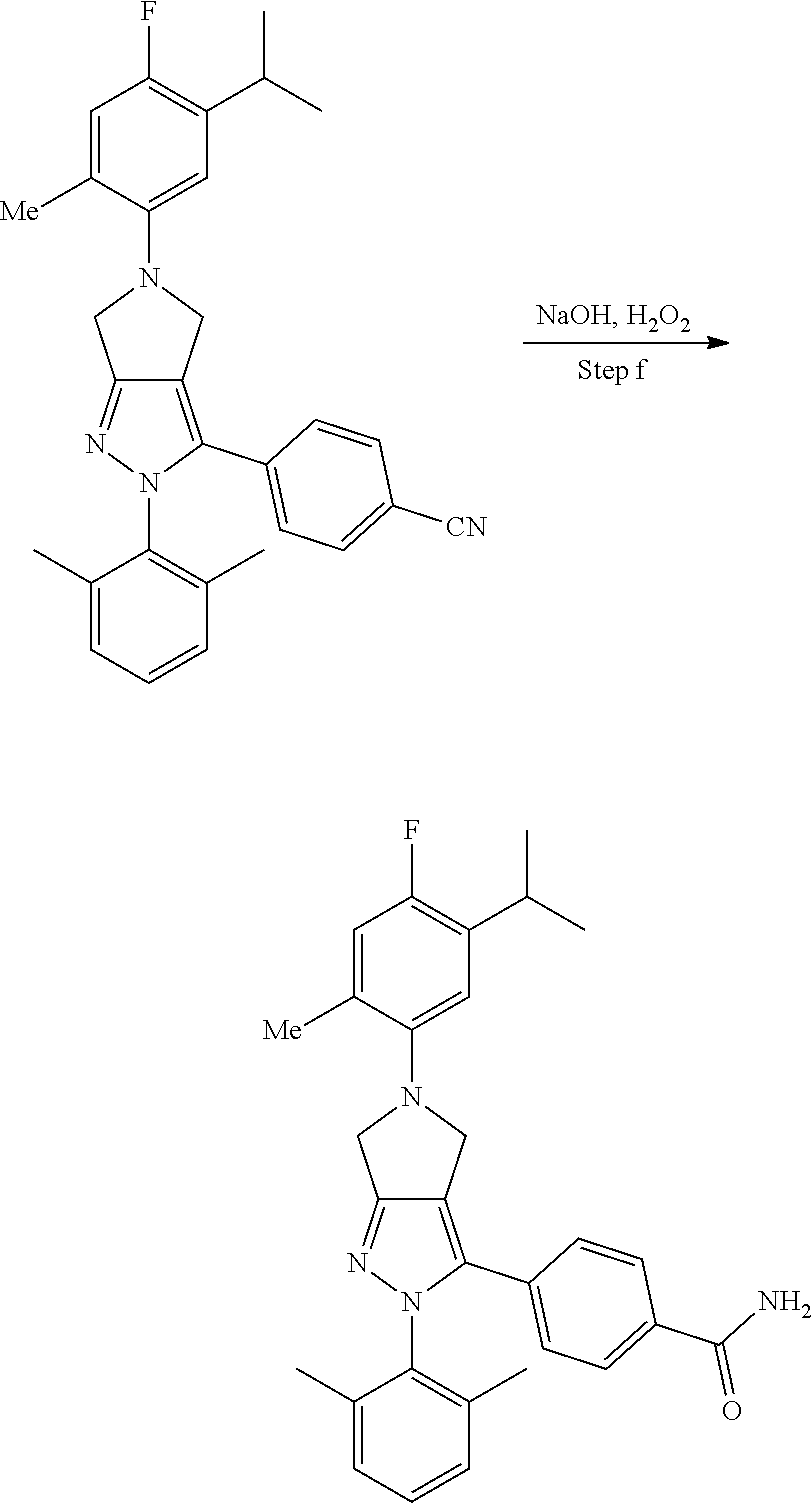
C1(C)=CC=CC(C)=C1N1C(C2=CC=C([CN])C=C2)=C2C(=N1)CN(C1=CC(C(C)C)=C(F)C=C1[Me])C2.C1(C)=CC=CC(C)=C1N1C(C2=CC=C(C(N)=O)C=C2)=C2C(=N1)CN(C1=CC(C(C)C)=C(F)C=C1[Me])C2
